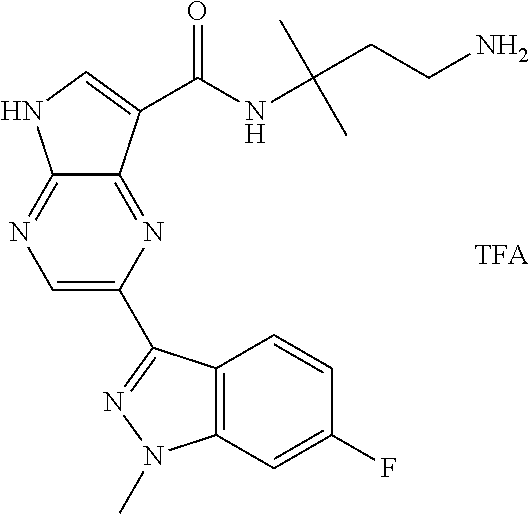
C1=C(C2=NN(C)C3=C2C=CC(F)=C3)N=C2C(=N1)NC=C2C(NC(C)(C)CCN)=O
